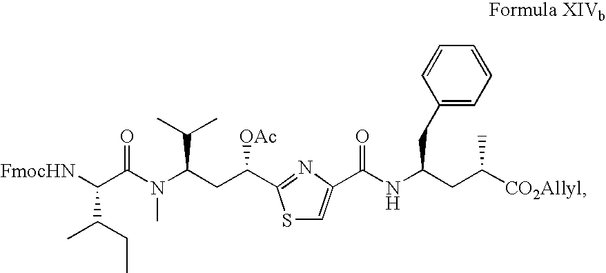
N(C(CC([CO2Allyl])C)CC1=CC=CC=C1)C(=O)C1=CSC(C(CC(N(C)C(C([FmocHN])C(CC)C)=O)C(C)C)[OAc])=N1
